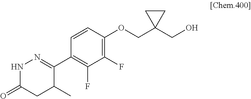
N1C(=O)CC(C)C(C2=C(F)C(F)=C(OCC3(CO)CC3)C=C2)=N1
